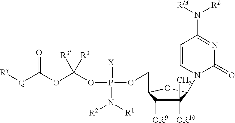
[Rg][Q]C(OC(OP(OCC1C([OR9])C([OR10])(C)C(N2C(=O)N=C(N([RL])[RM])C=C2)O1)(=[X])N([R2])[R1])([R3])[R3])=O
